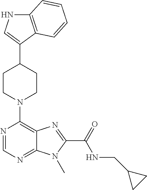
C12=C(C(C3CCN(C4=C5C(=NC=N4)N(C)C(C(=O)NCC4CC4)=N5)CC3)=CN1)C=CC=C2
